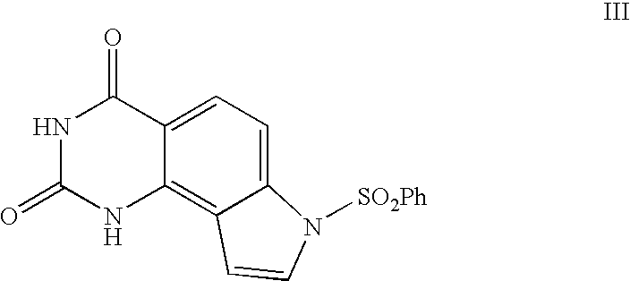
C1(=O)NC2=C3C(=CC=C2C(=O)N1)N([SO2Ph])C=C3
